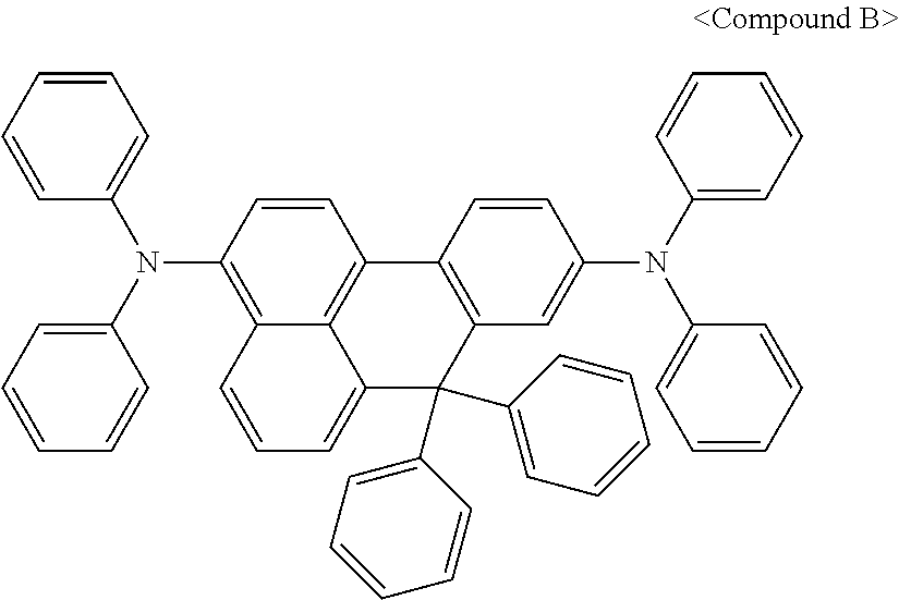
C1=CC=CC(N(C2=CC=CC=C2)C2=C3C4=C(C=C2)C2=C(C(C5=CC=CC=C5)(C5=CC=CC=C5)C4=CC=C3)C=C(N(C3=CC=CC=C3)C3=CC=CC=C3)C=C2)=C1
